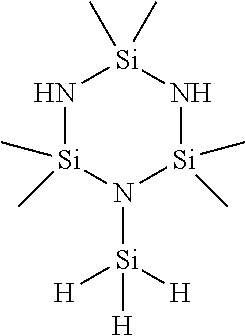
N1[Si](C)(C)N([Si]([H])([H])[H])[Si](C)(C)N[Si]1(C)C
